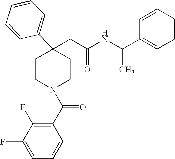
C(C1(C2=CC=CC=C2)CCN(C(C2=C(F)C(F)=CC=C2)=O)CC1)C(NC(C1=CC=CC=C1)C)=O
